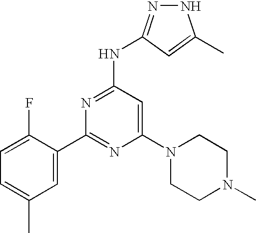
N(C1=NC(C2=CC(C)=CC=C2F)=NC(N2CCN(C)CC2)=C1)C1=NNC(C)=C1
